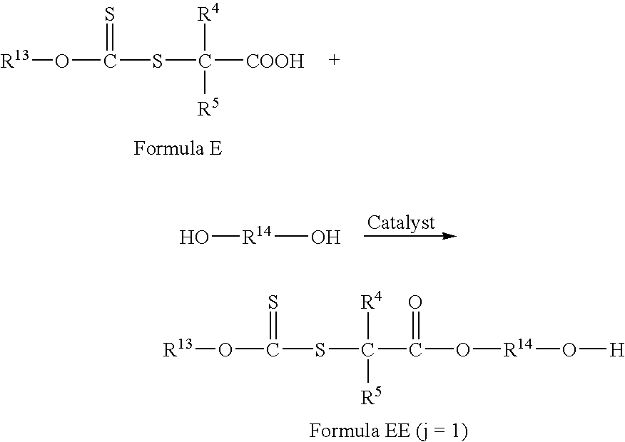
S(C(C(O[R14]O[H])=O)([R4])[R5])C(=S)O[R13].O[R14]O.S(C([COOH])([R4])[R5])C(=S)O[R13]
